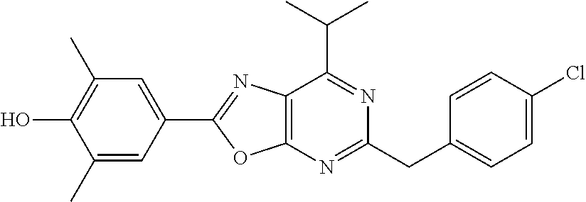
C1=C(Cl)C=CC(CC2=NC3=C(C(C(C)C)=N2)N=C(C2=CC(C)=C(O)C(C)=C2)O3)=C1
